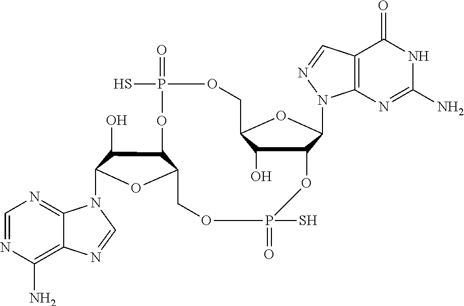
C12=C(N)N=CN=C1N(C1C(O)C3C(O1)COP(=O)(S)OC1C(O)C(COP(=O)(S)O3)OC1N1C3=C(C=N1)C(=O)NC(N)=N3)C=N2
